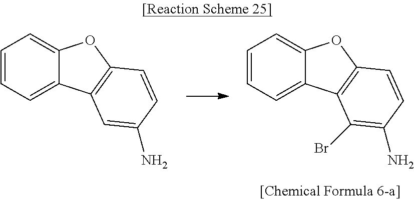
C1=CC=C2C(=C1)OC1=C2C(Br)=C(N)C=C1.C1=CC=C2C(=C1)OC1=C2C=C(N)C=C1
